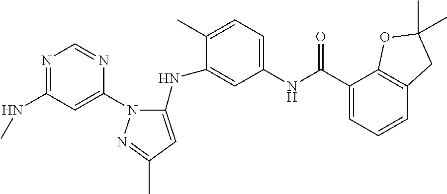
N1=C(NC)C=C(N2C(NC3=CC(NC(C4=CC=CC5=C4OC(C)(C)C5)=O)=CC=C3C)=CC(C)=N2)N=C1
